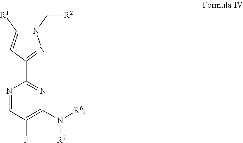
N1=CC(F)=C(N([R6])[R7])N=C1C1=NN(C[R2])C([R1])=C1
